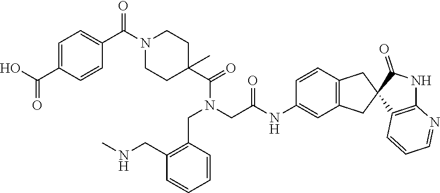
C1(C(N2CCC(C(=O)N(CC3=C(CNC)C=CC=C3)CC(=O)NC3=CC4=C(C=C3)CC3(C4)C4=C(NC3=O)N=CC=C4)(C)CC2)=O)=CC=C(C(O)=O)C=C1
